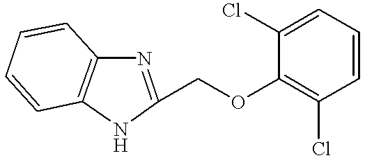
N1C(COC2=C(Cl)C=CC=C2Cl)=NC2=C1C=CC=C2
